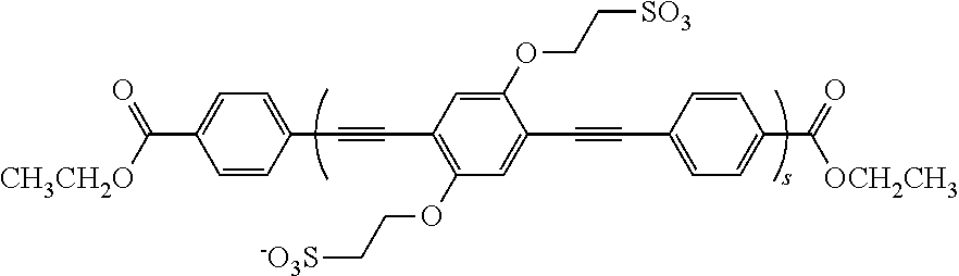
C1=CC(C#CC2=C(OCC[-O3S])C=C(C#CC3=CC=C(C(=O)[OCH2CH3])C=C3)C(OCC[SO3])=C2)=CC=C1C([CH3CH2O])=O
